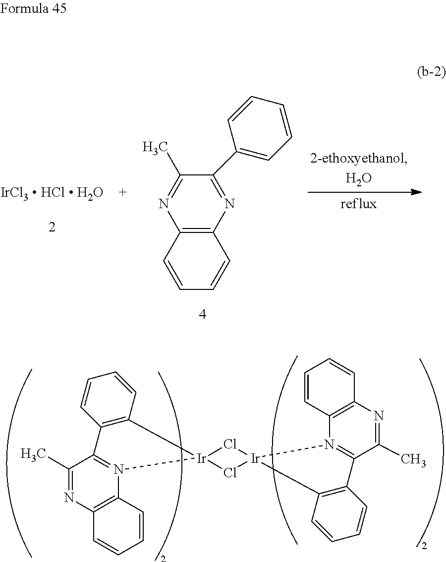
[IrCl3  HCl  H2O].C12=C(N=C(C3=CC=CC=C3)C(C)=N1)C=CC=C2.C1(C)=NC2=C(N3=C1C1=C(C=CC=C1)[Ir]31Cl[Ir]3(Cl1)C1=C(C=CC=C1)C1=N3C3=C(N=C1C)C=CC=C3)C=CC=C2
